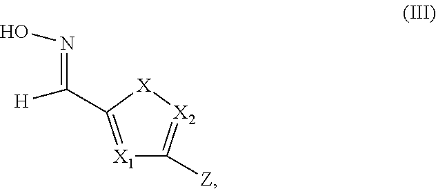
[X1]1=C(C([H])=NO)[X][X2]=C1[Z]
